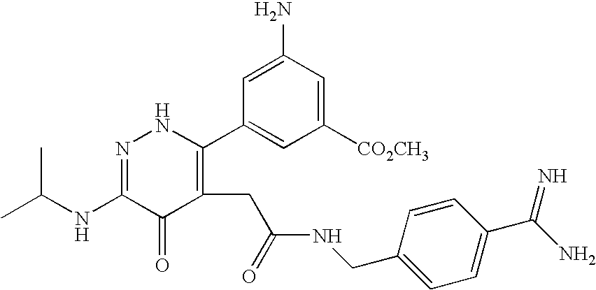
CC(NC1=NNC(C2=CC([CO2CH3])=CC(N)=C2)=C(CC(=O)NCC2=CC=C(C(=N)N)C=C2)C1=O)C
